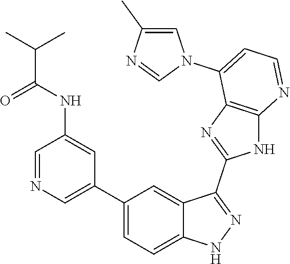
C1=NC=C(C2=CC=C3C(=C2)C(C2=NC4=C(N2)N=CC=C4N2C=C(C)N=C2)=NN3)C=C1NC(C(C)C)=O
